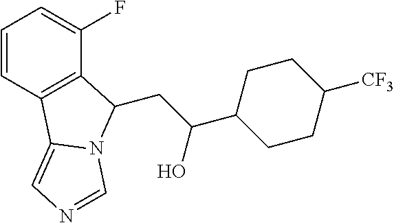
C1=CC2=C(C(F)=C1)C(CC(O)C1CCC([CF3])CC1)N1C2=CN=C1
